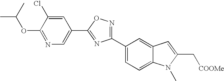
C1(OC(C)C)=NC=C(C2=NC(C3=CC=C4C(=C3)C=C(C[COOMe])N4C)=NO2)C=C1Cl
